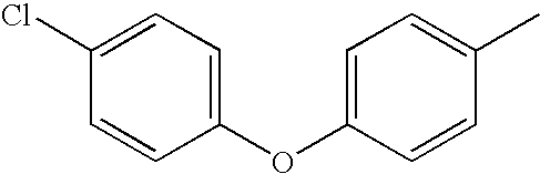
C1(Cl)=CC=C(OC2=CC=C(C)C=C2)C=C1
